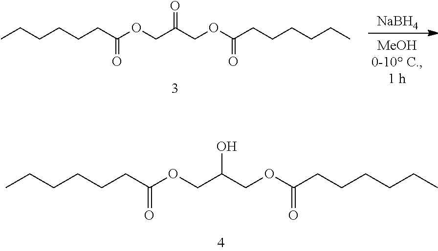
[NaBH4].CCCCCCC(OCC(COC(CCCCCC)=O)=O)=O.CCCCCCC(OCC(COC(CCCCCC)=O)O)=O
